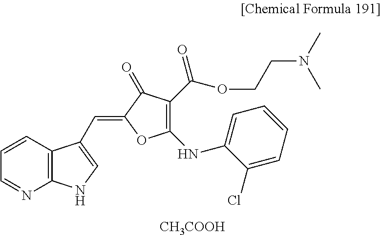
C1(=CC2=CNC3=C2C=CC=N3)OC(NC2=CC=CC=C2Cl)=C(C(OCCN(C)C)=O)C1=O.[CH3COOH]
